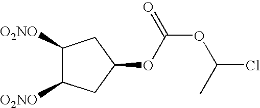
C1([O2NO])C([O2NO])CC(OC(OC(Cl)C)=O)C1
